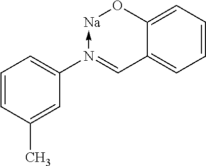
C1=CC=C2C(=C1)C=N(C1=CC=CC(C)=C1)->[Na]O2
